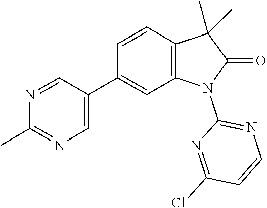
C1(C2=CN=C(C)N=C2)=CC2=C(C=C1)C(C)(C)C(=O)N2C1=NC=CC(Cl)=N1
